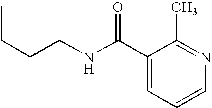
CCCCNC(C1=CC=CN=C1C)=O
